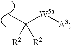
[W5a]([A3])C(C)([R2])[R2]
